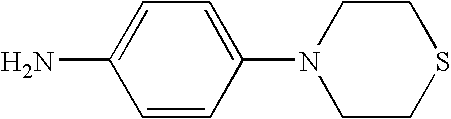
C1=CC(N2CCSCC2)=CC=C1N
